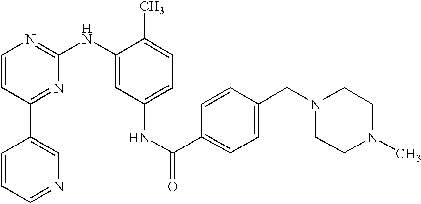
C1=CC=NC=C1C1=NC(NC2=CC(NC(=O)C3=CC=C(CN4CCN(C)CC4)C=C3)=CC=C2C)=NC=C1
